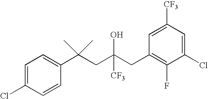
C1=CC(C(CC(CC2=C(F)C(Cl)=CC([CF3])=C2)([CF3])O)(C)C)=CC=C1Cl
